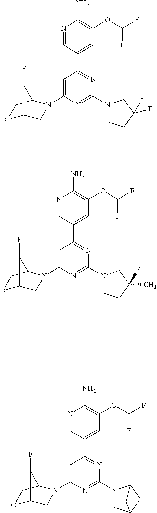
N1=CC(C2=NC(N3CCC(F)(F)C3)=NC(N3CC4OCC3C4F)=C2)=CC(OC(F)F)=C1N.N1=CC(C2=NC(N3CCC(C)(F)C3)=NC(N3CC4OCC3C4F)=C2)=CC(OC(F)F)=C1N.N1=CC(C2=NC(N3CC4CC3C4)=NC(N3CC4OCC3C4F)=C2)=CC(OC(F)F)=C1N
